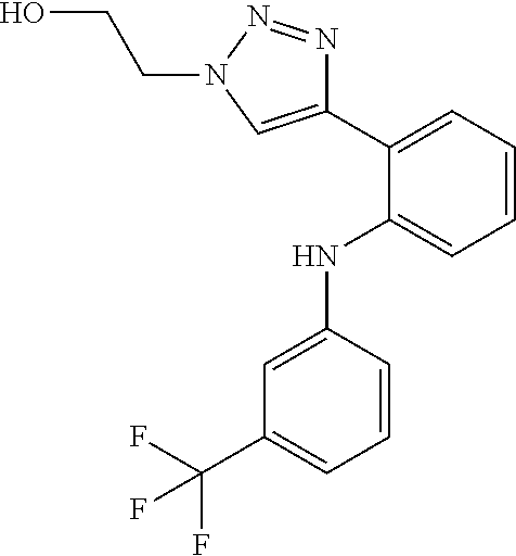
C1=C(NC2=CC=CC=C2C2=CN(CCO)N=N2)C=CC=C1C(F)(F)F
